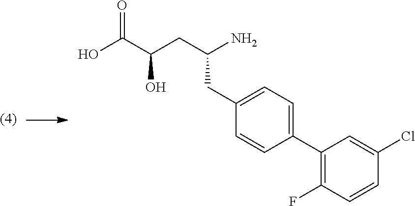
O=C(C(CC(N)CC1=CC=C(C2=C(F)C=CC(Cl)=C2)C=C1)O)O
